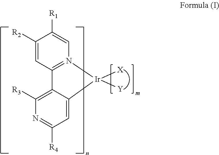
C1([R2])=CC2=N(C=C1[R1])[Ir]([X])([Y])C1=CC([R4])=NC([R3])=C21
